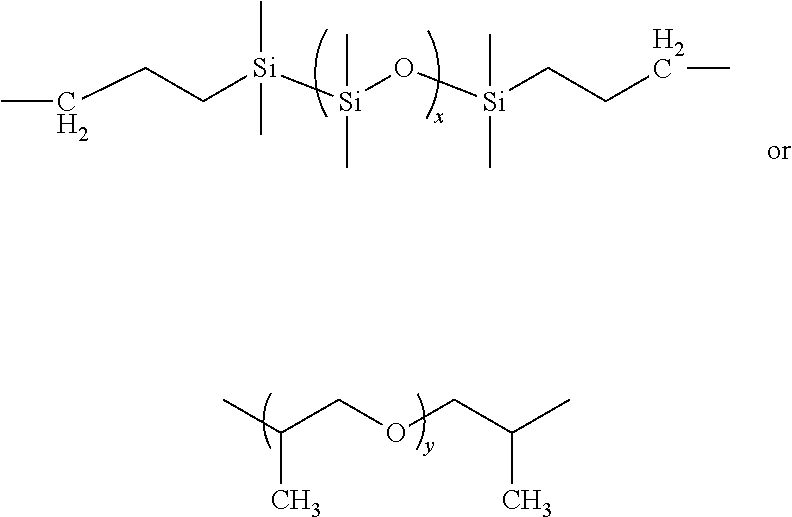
CC(COCC(C)C)C.CCCC[Si]([Si](O[Si](CCCC)(C)C)(C)C)(C)C
